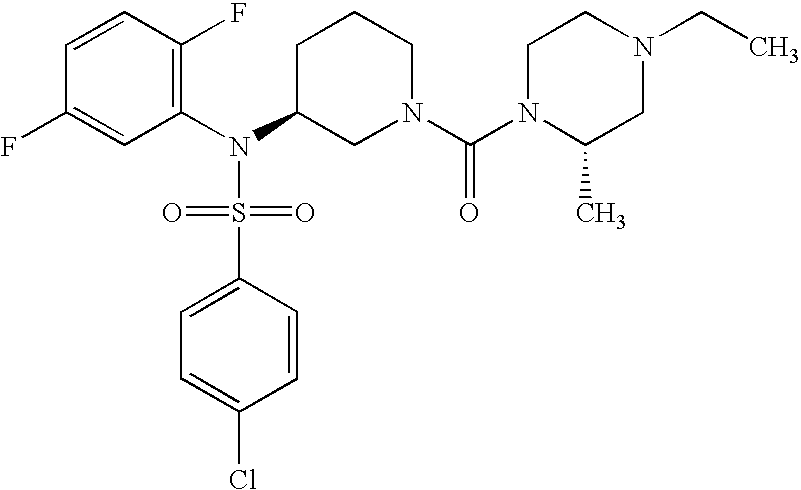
C1=CC(F)=C(N(C2CN(C(N3C(C)CN(CC)CC3)=O)CCC2)S(=O)(=O)C2=CC=C(Cl)C=C2)C=C1F
